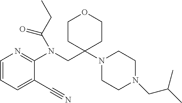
C1=CC=C(C#N)C(N(CC2(N3CCN(CC(C)C)CC3)CCOCC2)C(CC)=O)=N1
